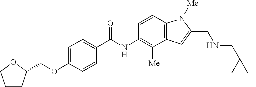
C1=C(OCC2CCCO2)C=CC(C(NC2=C([Me])C3=C(C=C2)N([Me])C(CNCC(C)(C)C)=C3)=O)=C1
